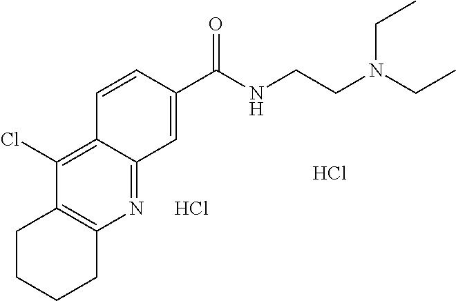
C1CCCC2=C1C(Cl)=C1C(=N2)C=C(C(NCCN(CC)CC)=O)C=C1.Cl.Cl
